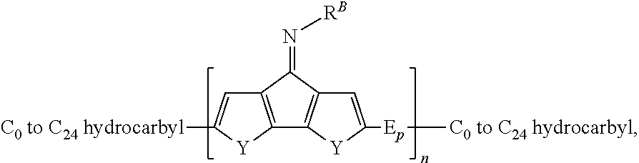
C12=C([Y]C([C0 to C24 hydrocarbyl])=C1)C1=C(C2=N[RB])C=C([Ep][C0 to C24 hydrocarbyl])[Y]1
